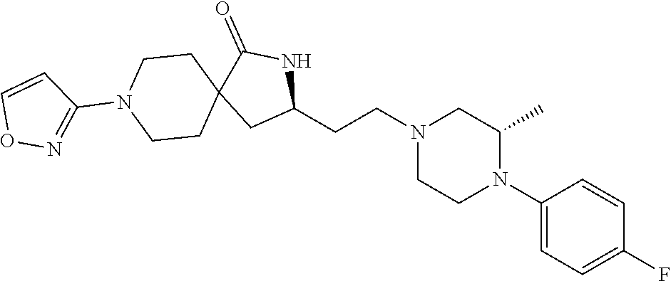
C1(N2C(C)CN(CCC3NC(=O)C4(C3)CCN(C3=NOC=C3)CC4)CC2)=CC=C(F)C=C1
